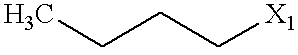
C(C[X1])CC
